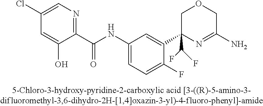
C1(Cl)=CN=C(C(NC2=CC=C(F)C(C3(C(F)F)N=C(N)COC3)=C2)=O)C(O)=C1
